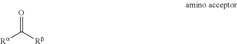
[Ra]C([Rb])=O
